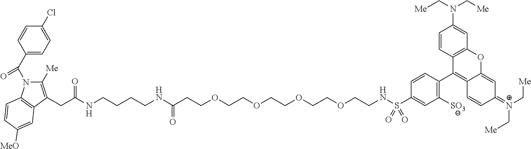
C1(S(NCCOCCOCCOCCOCCC(NCCCCNC(CC2=C([Me])N(C(C3=CC=C(Cl)C=C3)=O)C3=C2C=C([MeO])C=C3)=O)=O)(=O)=O)=CC([SO3])=C(C2=C3C(=CC(=[N+](C[Me])C[Me])C=C3)OC3=C2C=CC(N(C[Me])C[Me])=C3)C=C1
